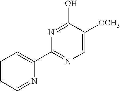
C1(C2=NC=C([OCH3])C(O)=N2)=CC=CC=N1
